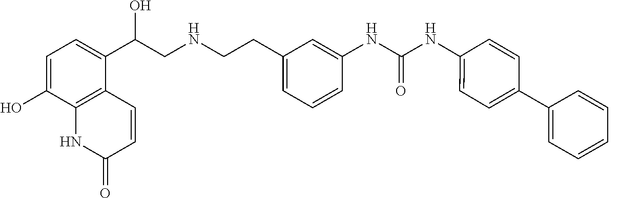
C1=C(O)C2=C(C(C(CNCCC3=CC=CC(NC(NC4=CC=C(C5=CC=CC=C5)C=C4)=O)=C3)O)=C1)C=CC(=O)N2
